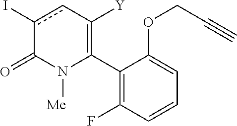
C1(C2=C([Y])cc(I)C(=O)N2[Me])=C(F)C=CC=C1OCC#C
